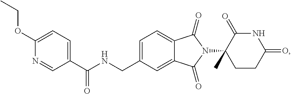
C1=C(CNC(C2=CC=C(OCC)N=C2)=O)C=C2C(=C1)C(=O)N(C1(C)CCC(=O)NC1=O)C2=O
